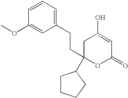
C1(CCC2(C3CCCC3)OC(=O)C=C(O)C2)=CC=CC(OC)=C1
